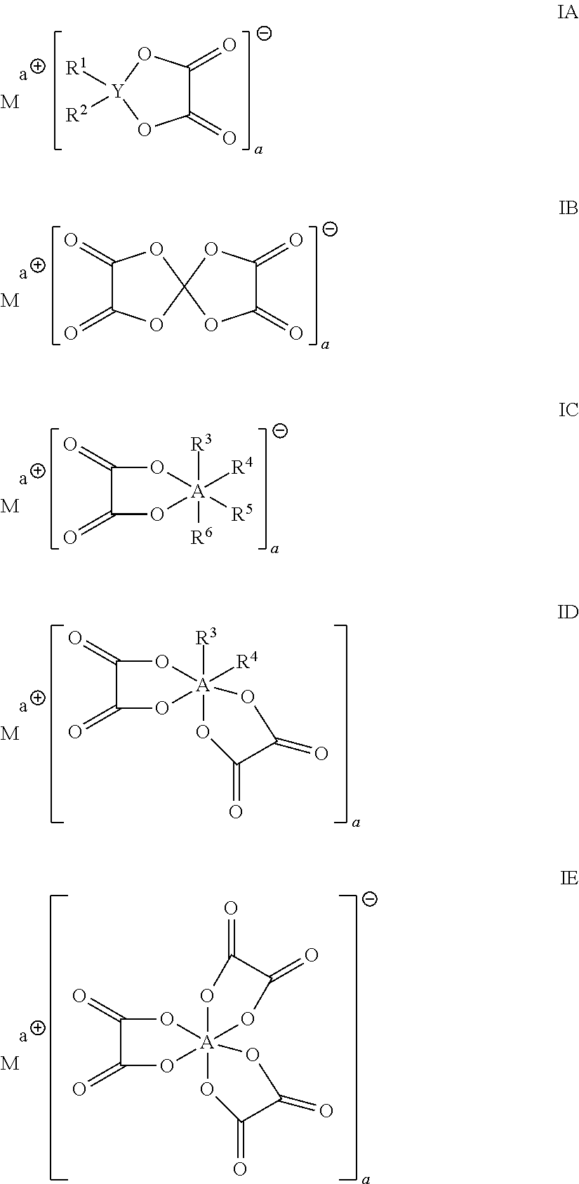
C1(=O)C(=O)O[Y]([R1])([R2])O1.[M].C1(=O)C(=O)OC2(O1)OC(=O)C(=O)O2.[M].C1(=O)C(=O)O[A]([R3])([R6])([R4])([R5])O1.[M].C1(=O)C(=O)O[A]2([R3])([R4])(OC(=O)C(=O)O2)O1.[M].C1(=O)C(=O)O[A]23(OC(=O)C(=O)O2)(OC(=O)C(=O)O3)O1.[M]
